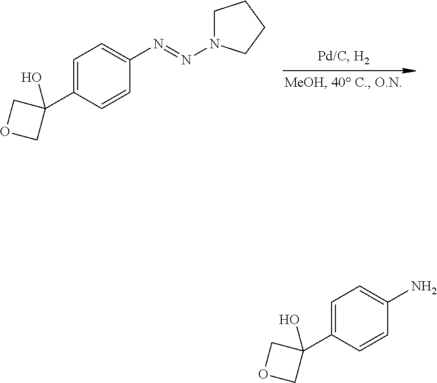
C1=C(C2(O)COC2)C=CC(N=NN2CCCC2)=C1.C1=C(C2(O)COC2)C=CC(N)=C1
